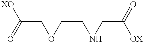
O(CC(=O)[XO])CCNCC(=O)[OX]
